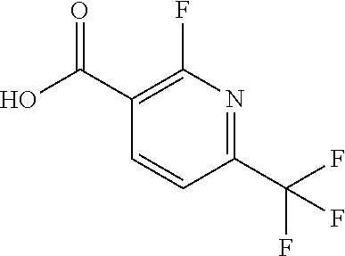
C1=CC(C(O)=O)=C(F)N=C1C(F)(F)F
